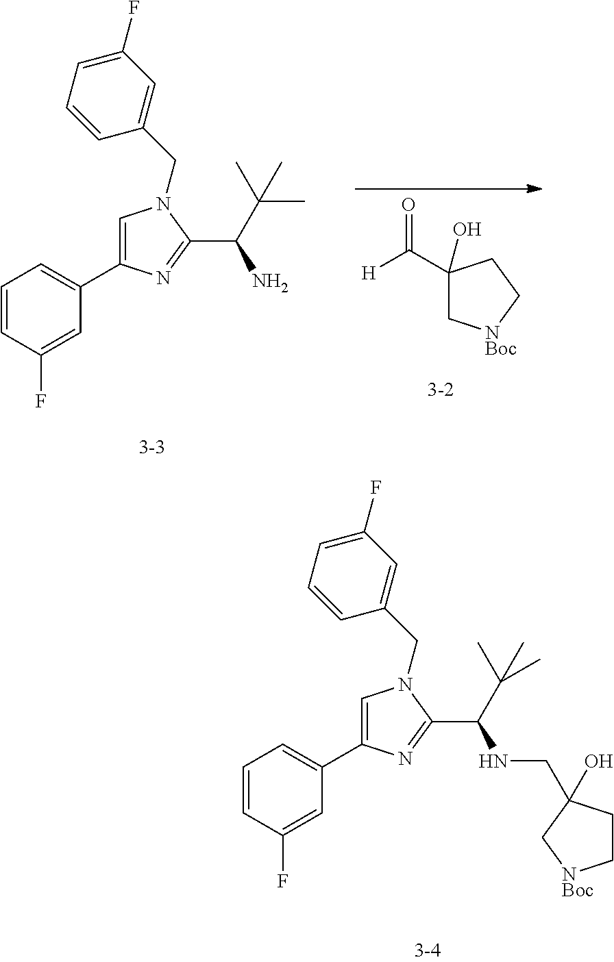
[H]C(C1(O)C[NBoc]CC1)=O.C1=CC(F)=CC(C2=CN(CC3=CC(F)=CC=C3)C(C(C(C)(C)C)N)=N2)=C1.C1=CC(F)=CC(C2=CN(CC3=CC(F)=CC=C3)C(C(C(C)(C)C)NCC3(O)CC[NBoc]C3)=N2)=C1
